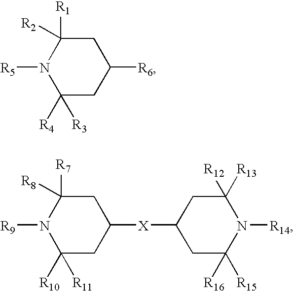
C1C([R1])([R2])N([R5])C([R4])([R3])CC1[R6].C1C([R7])([R8])N([R9])C([R10])([R11])CC1[X]C1CC([R15])([R16])N([R14])C([R12])([R13])C1
